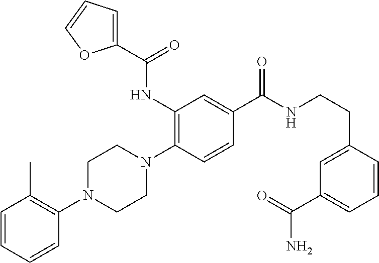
C1=CC=CC(N2CCN(C3=C(NC(C4=CC=CO4)=O)C=C(C(NCCC4=CC(C(=O)N)=CC=C4)=O)C=C3)CC2)=C1C
